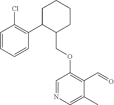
C1C(C2=C(Cl)C=CC=C2)C(COC2=C(C=O)C(C)=CN=C2)CCC1
